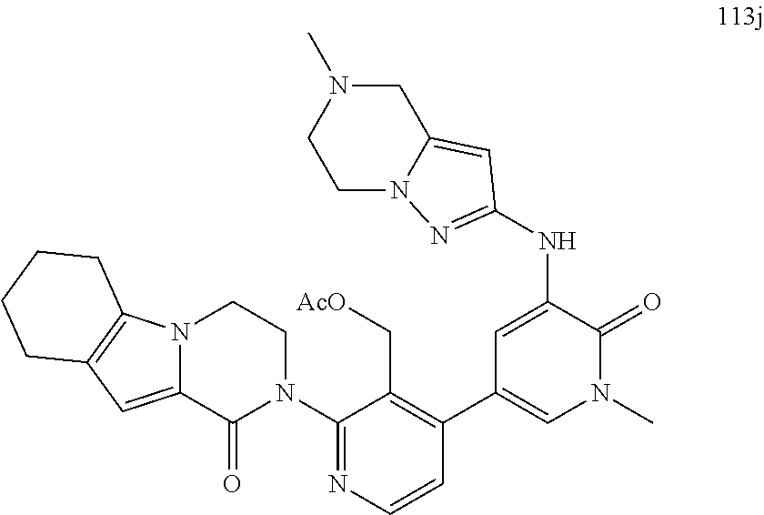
N12C(=CC3=C1CCCC3)C(=O)N(C1=NC=CC(C3=CN(C)C(=O)C(NC4=NN5C(=C4)CN(C)CC5)=C3)=C1C[AcO])CC2
